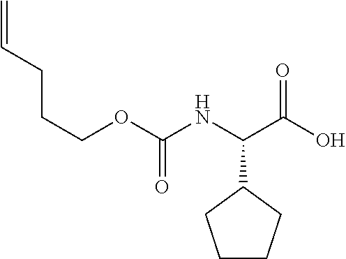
C=CCCCOC(NC(C(O)=O)C1CCCC1)=O
